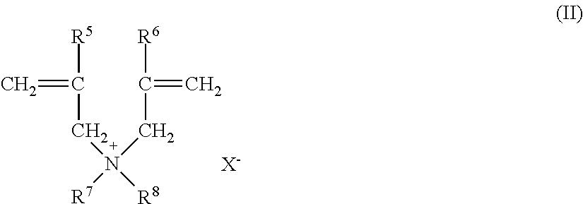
C(N([R8])(CC(=C)[R6])[R7])C(=C)[R5].[X-]
